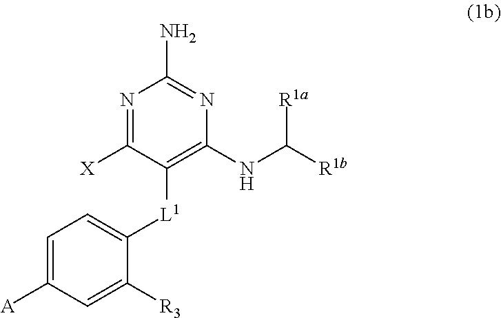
C1([X])=NC(N)=NC(NC([R1a])[R1b])=C1[L1]C1=CC=C([A])C=C1[R3]
